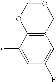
O1COC2=C(C1)C=C(F)C=C2C
